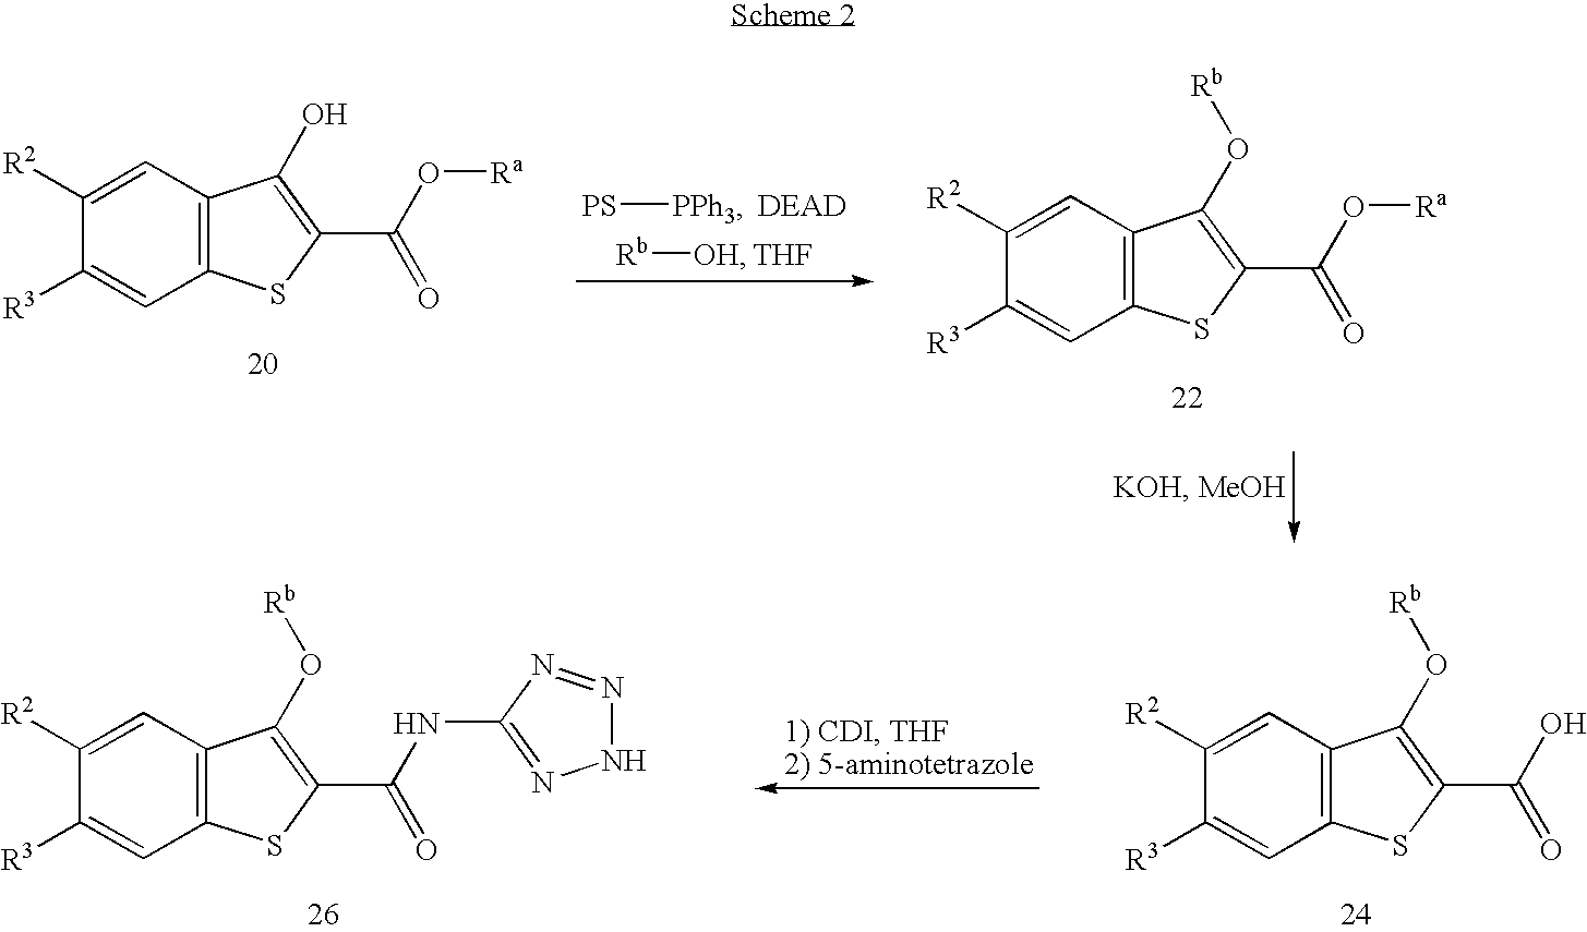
C1([R2])=CC2=C(C=C1[R3])SC(C(NC1=NNN=N1)=O)=C2O[Rb].C1([R2])=CC2=C(C=C1[R3])SC(C(O)=O)=C2O[Rb].C1([R2])=CC2=C(C=C1[R3])SC(C(O[Ra])=O)=C2O.C1([R2])=CC2=C(C=C1[R3])SC(C(O[Ra])=O)=C2O[Rb].[PS][PPh3].[Rb][OH].[THF]
